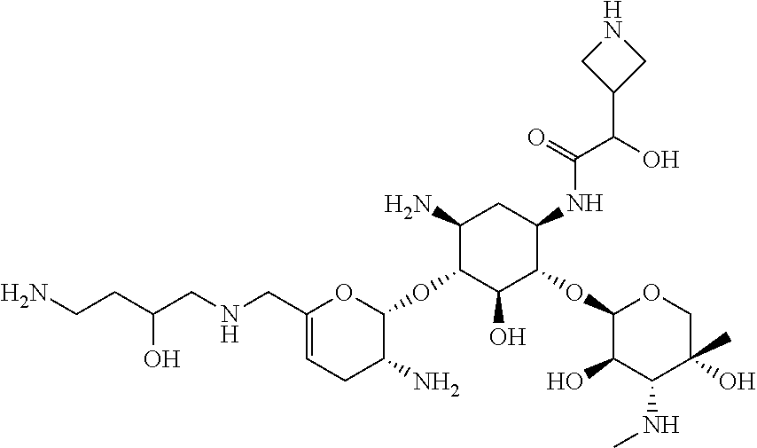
C1(CNCC(CCN)O)=CCC(N)C(OC2C(O)C(OC3C(O)C(NC)C(O)(C)CO3)C(NC(C(O)C3CNC3)=O)CC2N)O1
